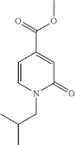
C1=CN(CC(C)C)C(=O)C=C1C(=O)OC
